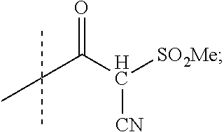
O=C(C([SO2Me])[CN])C(C)(C)C
